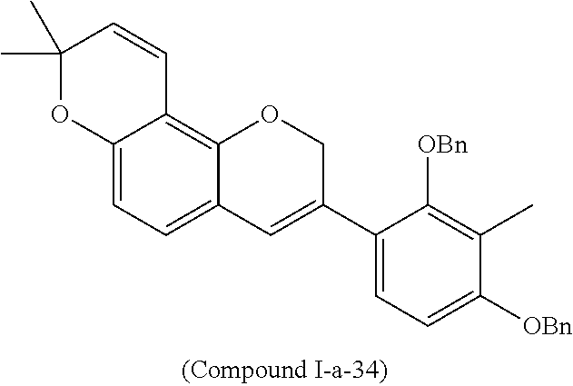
C12=CC=C3C(=C1C=CC(C)(C)O2)OCC(C1=CC=C([OBn])C(C)=C1[OBn])=C3
